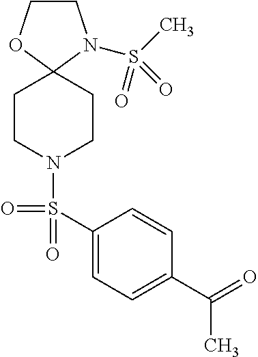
C1COC2(N1S(C)(=O)=O)CCN(S(C1=CC=C(C(C)=O)C=C1)(=O)=O)CC2
